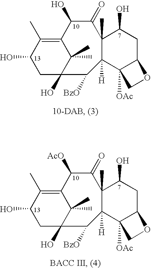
OC1CC2(O)C(C)(C)C(=C1C)C(O)C(=O)C1(C)C(O)CC3C([OAc])(CO3)C1([H])C2[BzO].OC1CC2(O)C(C)(C)C(=C1C)C([AcO])C(=O)C1(C)C(O)CC3C([OAc])(CO3)C1([H])C2[BzO]
